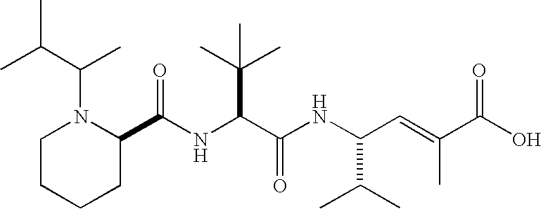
N(C(C(NC(C(C)C)C=C(C)C(O)=O)=O)C(C)(C)C)C(C1N(C(C(C)C)C)CCCC1)=O
